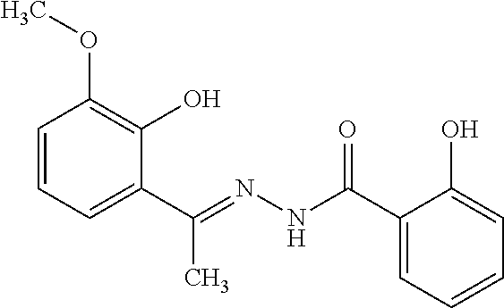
C1=CC=C(C(=NNC(C2=CC=CC=C2O)=O)C)C(O)=C1OC
